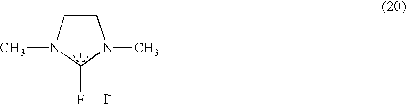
C1CN(C)[C+](F)N1C.[I-]
